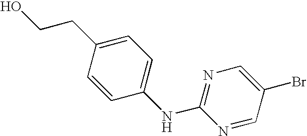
C1=CC(CCO)=CC=C1NC1=NC=C(Br)C=N1
